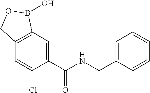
C1=C(C(NCC2=CC=CC=C2)=O)C(Cl)=CC2=C1B(O)OC2
